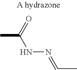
CC(=O)NN=CC
